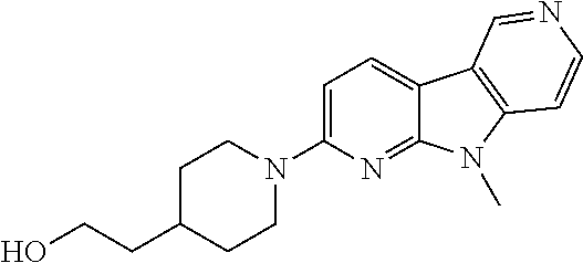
C1=C(N2CCC(CCO)CC2)N=C2C(=C1)C1=C(N2C)C=CN=C1
